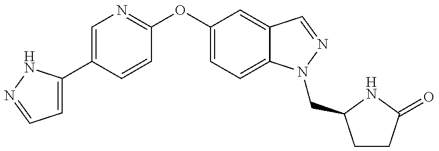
C1=C(C2=CN=C(OC3=CC=C4C(=C3)C=NN4CC3CCC(=O)N3)C=C2)NN=C1
